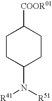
C1CC(N([R51])[R41])CCC1[COOR01]
